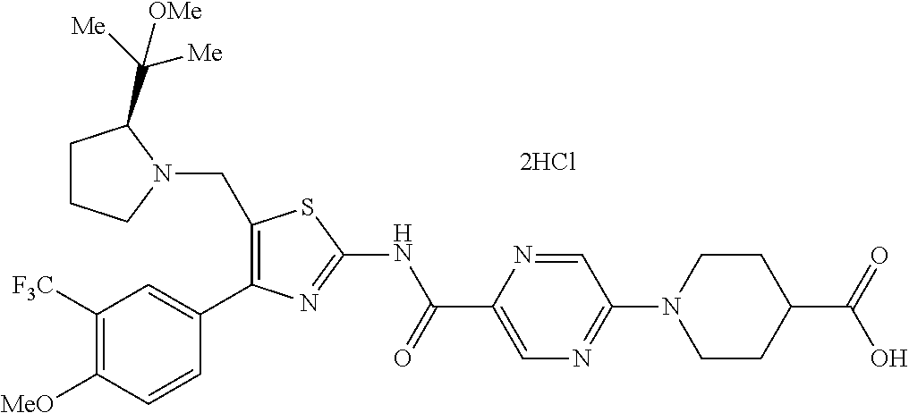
C1([MeO])=C([F3C])C=C(C2=C(CN3C(C([Me])([Me])[OMe])CCC3)SC(NC(C3=CN=C(N4CCC(C(=O)O)CC4)C=N3)=O)=N2)C=C1
